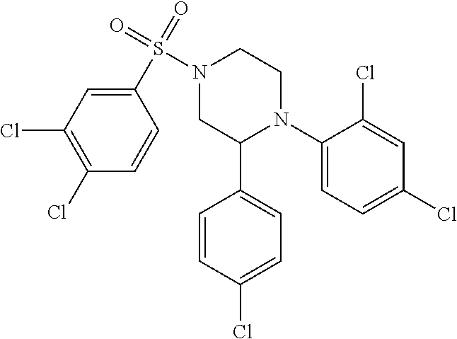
C1(N2CCN(S(=O)(=O)C3=CC(Cl)=C(Cl)C=C3)CC2C2=CC=C(Cl)C=C2)=CC=C(Cl)C=C1Cl
